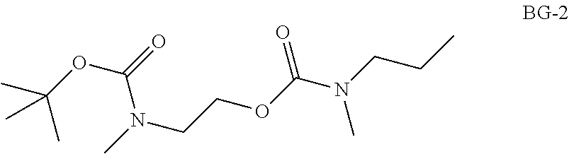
C(OCCN(C)C(=O)OC(C)(C)C)(=O)N(CCC)C
